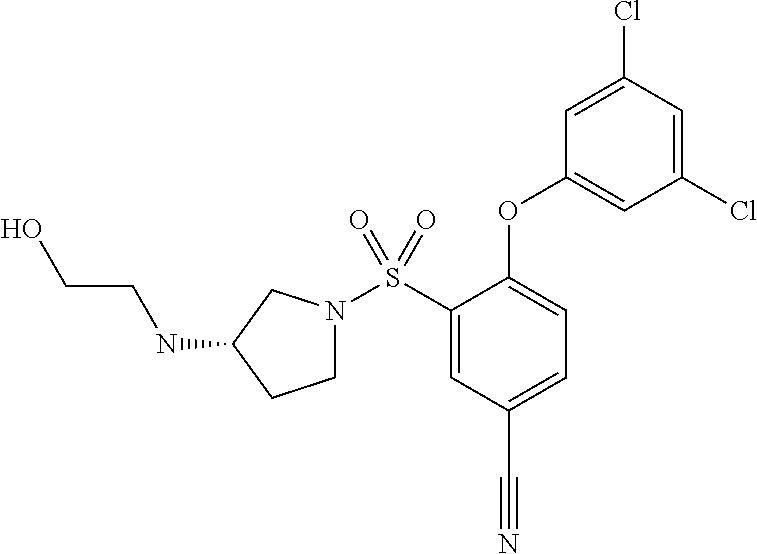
N1(S(C2=CC(C#N)=CC=C2OC2=CC(Cl)=CC(Cl)=C2)(=O)=O)CCC(NCCO)C1
